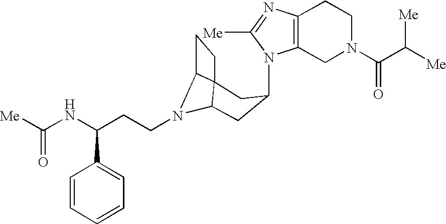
N1(C2CC3N(CCC(NC([Me])=O)C4=CC=CC=C4)C4C3(CC4)C2)C2=C(N=C1[Me])CCN(C(C([Me])[Me])=O)C2
